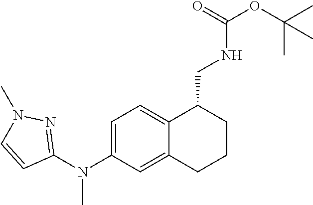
N(C1=CC=C2C(=C1)CCCC2CNC(OC(C)(C)C)=O)(C1=NN(C)C=C1)C
